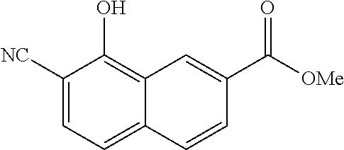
C1([NC])=CC=C2C(=C1O)C=C(C([OMe])=O)C=C2
